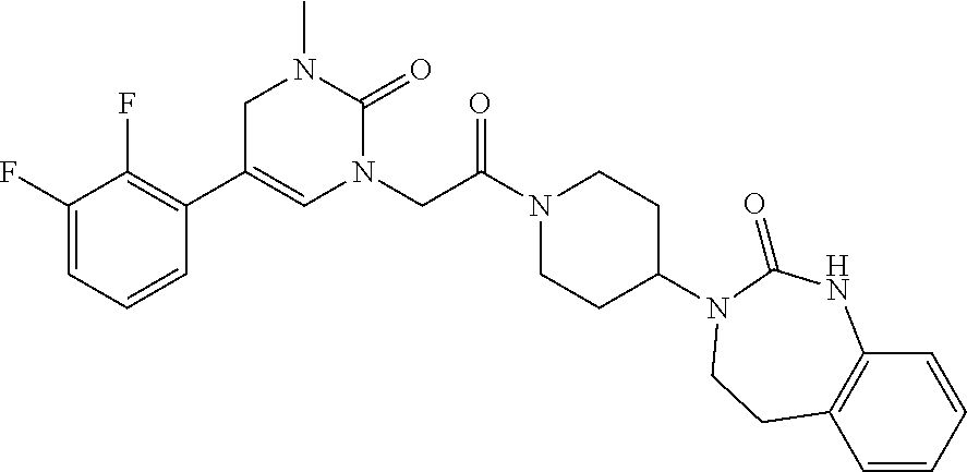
C1(F)=CC=CC(C2=CN(CC(N3CCC(N4C(=O)NC5=C(C=CC=C5)CC4)CC3)=O)C(=O)N(C)C2)=C1F
